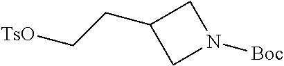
[TsO]CCC1CN([Boc])C1
